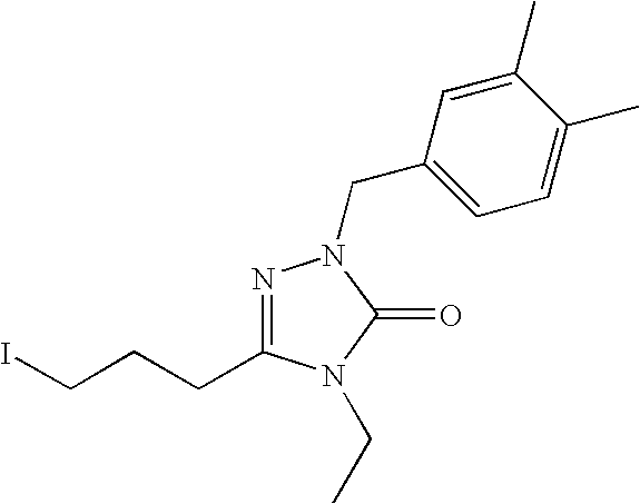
ICCCC1=NN(CC2=CC=C(C)C(C)=C2)C(=O)N1CC
